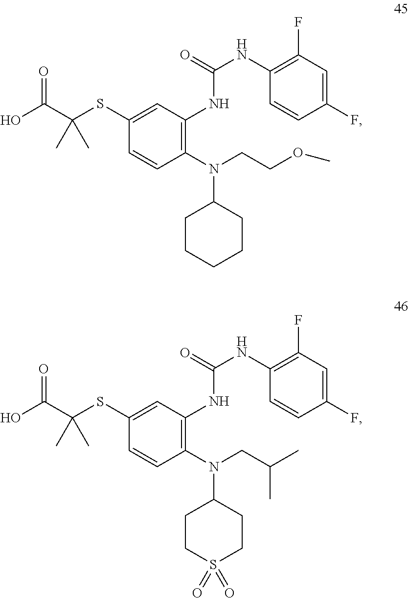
C1(SC(C(O)=O)(C)C)=CC(NC(=O)NC2=C(F)C=C(F)C=C2)=C(N(CCOC)C2CCCCC2)C=C1.C1(SC(C(O)=O)(C)C)=CC(NC(=O)NC2=C(F)C=C(F)C=C2)=C(N(CC(C)C)C2CCS(=O)(=O)CC2)C=C1
